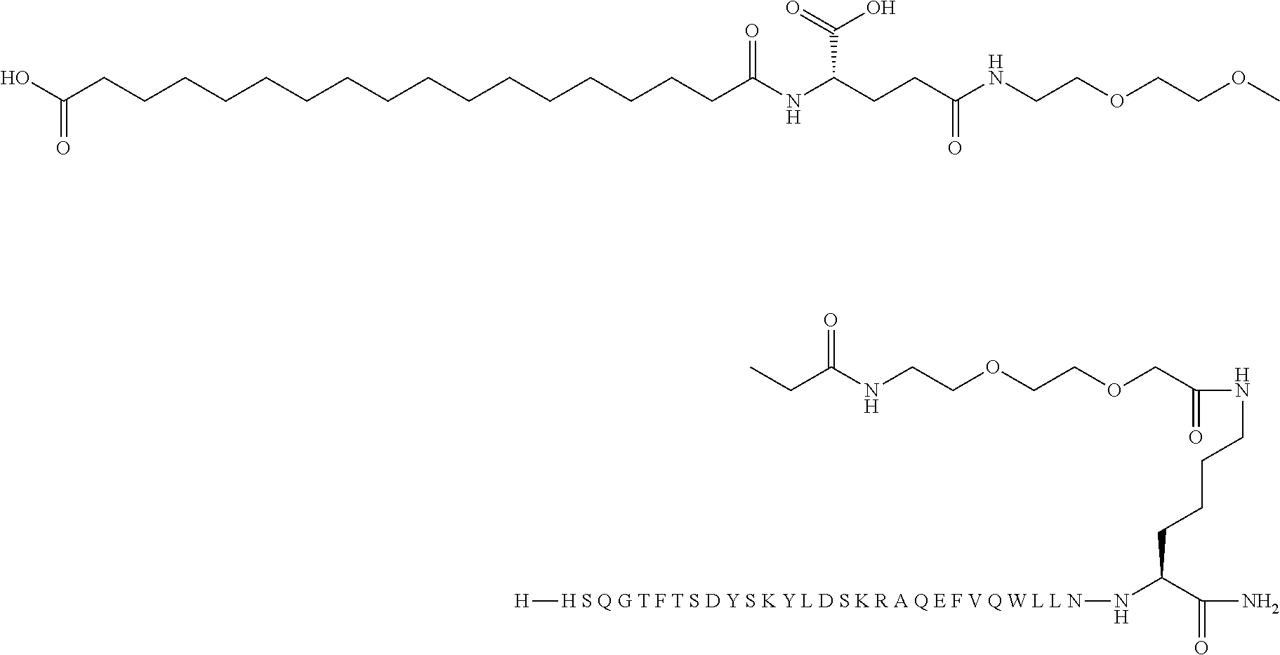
OC(CCCCCCCCCCCCCCCCC(NC(CCC(NCCOCCOC)=O)C(=O)O)=O)=O.CCC(NCCOCCOCC(NCCCCC(N[H S Q G T F T S D Y S K Y L D S K R A Q E F V Q W L L N][H])C(N)=O)=O)=O
